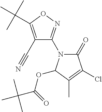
C1(C#N)=C(C(C)(C)C)ON=C1N1C(=O)C(Cl)=C(C)C1OC(=O)C(C)(C)C
